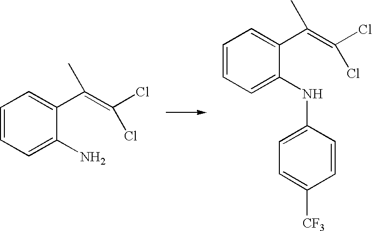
C1=CC=C(N)C(C(=C(Cl)Cl)C)=C1.C1=CC=C(NC2=CC=C([CF3])C=C2)C(C(=C(Cl)Cl)C)=C1
